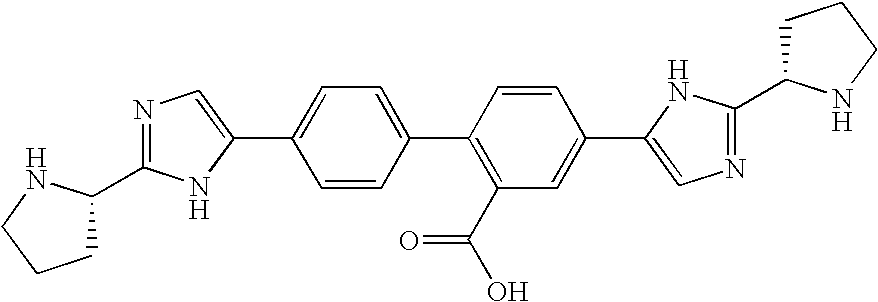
C1C(C2=NC=C(C3=CC=C(C4=C(C(O)=O)C=C(C5=CN=C(C6CCCN6)N5)C=C4)C=C3)N2)NCC1
